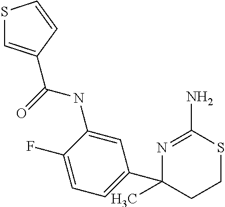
N(C1=CC(C2(C)CCSC(N)=N2)=CC=C1F)C(=O)C1=CSC=C1
